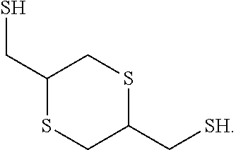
C1(CS)SCC(C[SH])SC1
